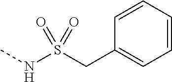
C1(CS(NC)(=O)=O)=CC=CC=C1
